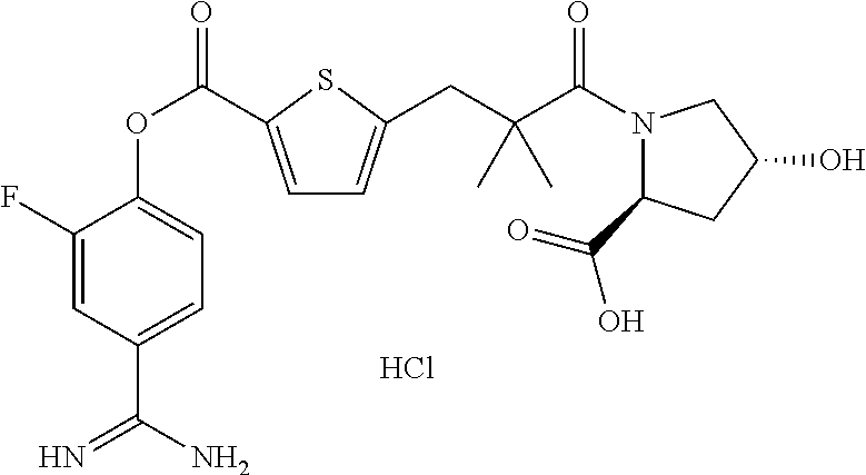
C1(F)=CC(C(N)=N)=CC=C1OC(=O)C1=CC=C(CC(C(=O)N2C(C(=O)O)CC(O)C2)(C)C)S1.Cl
